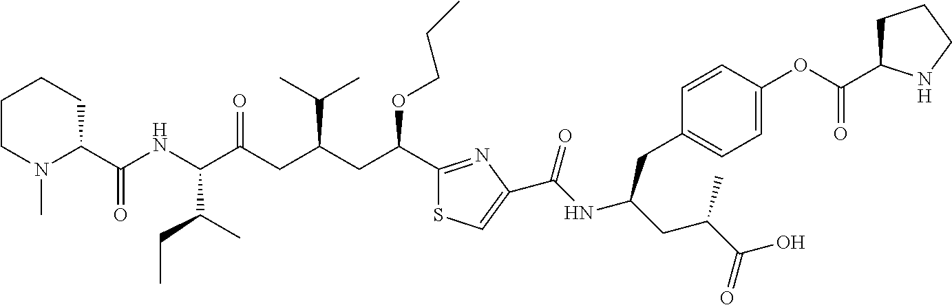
C1CN(C)C(C(NC(C(CC(CC(C2=NC(C(NC(CC(C(O)=O)C)CC3=CC=C(OC(C4CCCN4)=O)C=C3)=O)=CS2)OCCC)C(C)C)=O)C(C)CC)=O)CC1
